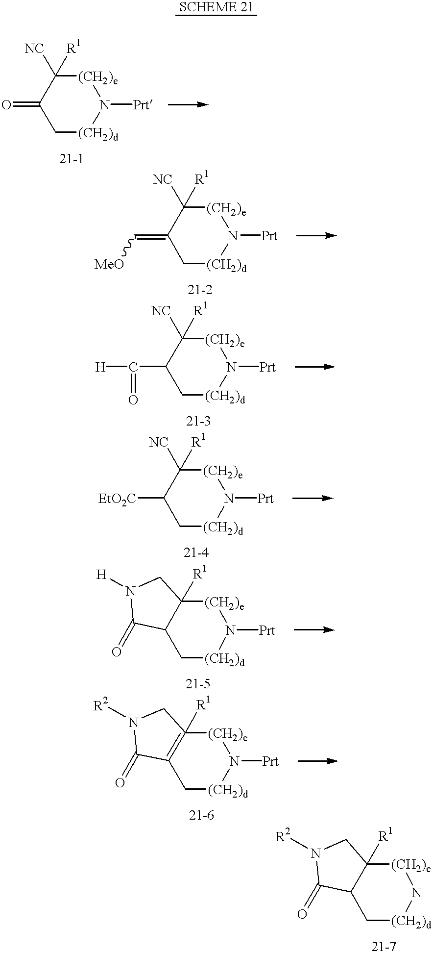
C1(=O)C[(CH2)d]N([Prt])[(CH2)e]C1([NC])[R1].C1(=C[MeO])C[(CH2)d]N([Prt])[(CH2)e]C1([NC])[R1].C1(C(=O)[H])C[(CH2)d]N([Prt])[(CH2)e]C1([NC])[R1].C1([EtO2C])C[(CH2)d]N([Prt])[(CH2)e]C1([NC])[R1].C12C[(CH2)d]N([Prt])[(CH2)e]C1([R1])CN([H])C2=O.C12=C([R1])([(CH2)e]N([Prt])[(CH2)d]C1)CN([R2])C2=O.C12C[(CH2)d]N[(CH2)e]C1([R1])CN([R2])C2=O
